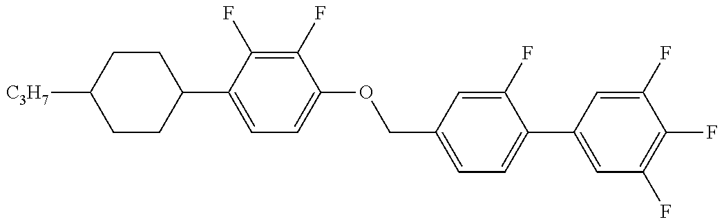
C1CC(C2=CC=C(OCC3=CC=C(C4=CC(F)=C(F)C(F)=C4)C(F)=C3)C(F)=C2F)CCC1[C3H7]
